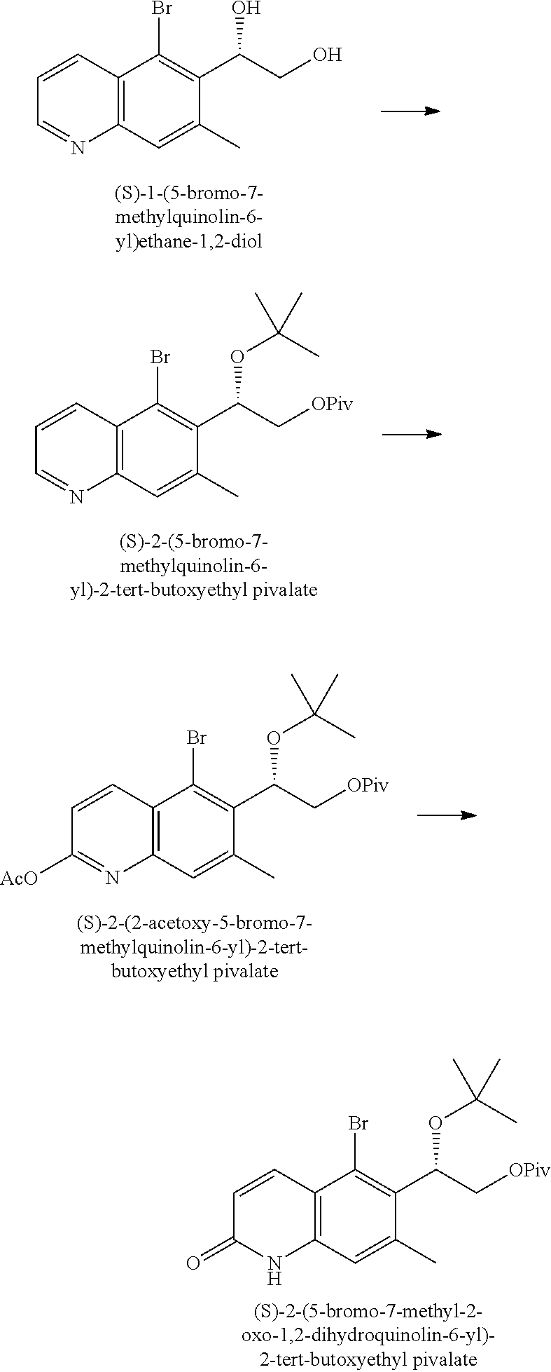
C12=C(C=C(C)C(C(CO)O)=C1Br)N=CC=C2.C12=C(C=C(C)C(C(C[OPiv])OC(C)(C)C)=C1Br)N=CC=C2.C12=C(C=C(C)C(C(C[OPiv])OC(C)(C)C)=C1Br)N=C([AcO])C=C2.C12=C(C=C(C)C(C(C[OPiv])OC(C)(C)C)=C1Br)NC(=O)C=C2
